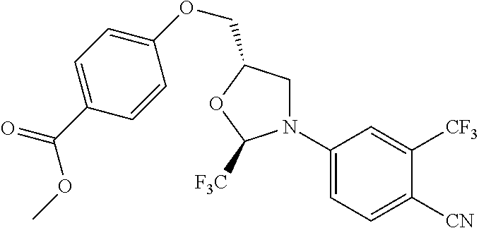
C1(N2CC(COC3=CC=C(C(=O)OC)C=C3)OC2[F3C])=CC=C([CN])C([CF3])=C1
